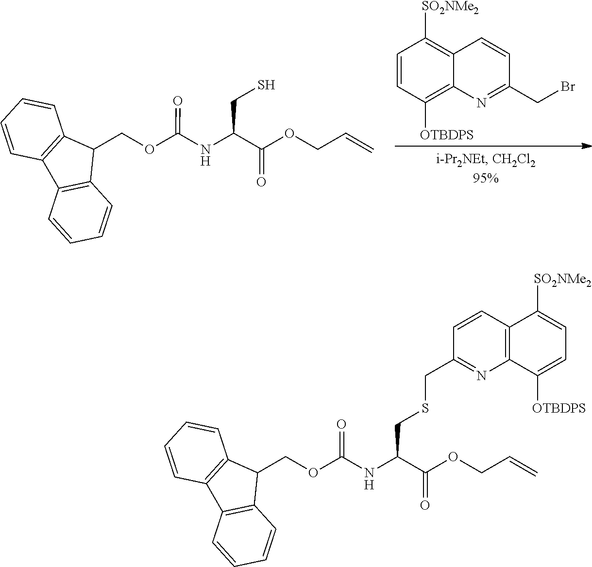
C1=CC([OTBDPS])=C2C(=C1[SO2NMe2])C=CC(CBr)=N2.C(C(NC(OCC1C2=C(C3=C1C=CC=C3)C=CC=C2)=O)C(OCC=C)=O)S.C(C(NC(OCC1C2=C(C3=C1C=CC=C3)C=CC=C2)=O)C(OCC=C)=O)SCC1=NC2=C(C=C1)C([SO2NMe2])=CC=C2[OTBDPS]
